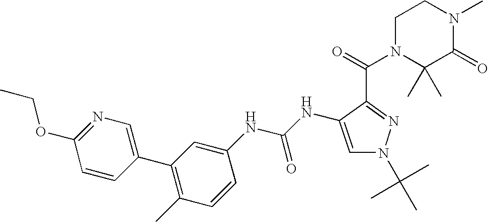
C1=CC(C2=C(C)C=CC(NC(NC3=CN(C(C)(C)C)N=C3C(=O)N3C(C)(C)C(=O)N(C)CC3)=O)=C2)=CN=C1OCC
